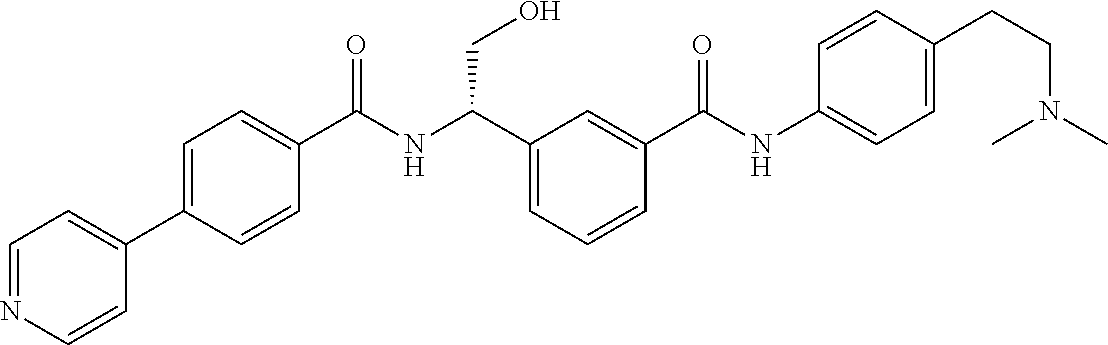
C1(C2=CC=C(C(NC(C3=CC=CC(C(NC4=CC=C(CCN(C)C)C=C4)=O)=C3)CO)=O)C=C2)=CC=NC=C1
